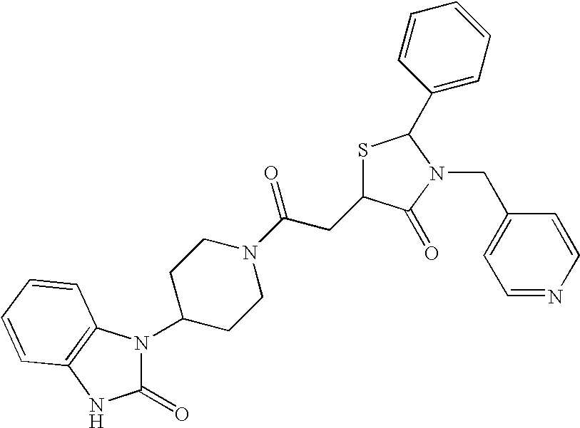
N1(C2CCN(C(CC3SC(C4=CC=CC=C4)N(CC4=CC=NC=C4)C3=O)=O)CC2)C(=O)NC2=C1C=CC=C2
